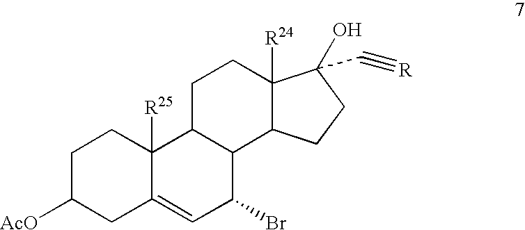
C1C([AcO])CC2=CC(Br)C3C(C2([R25])C1)CCC1([R24])C3CCC1(O)C#[R]
